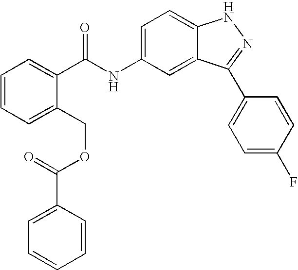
N(C1=CC=C2C(=C1)C(C1=CC=C(F)C=C1)=NN2)C(=O)C1=CC=CC=C1COC(C1=CC=CC=C1)=O
